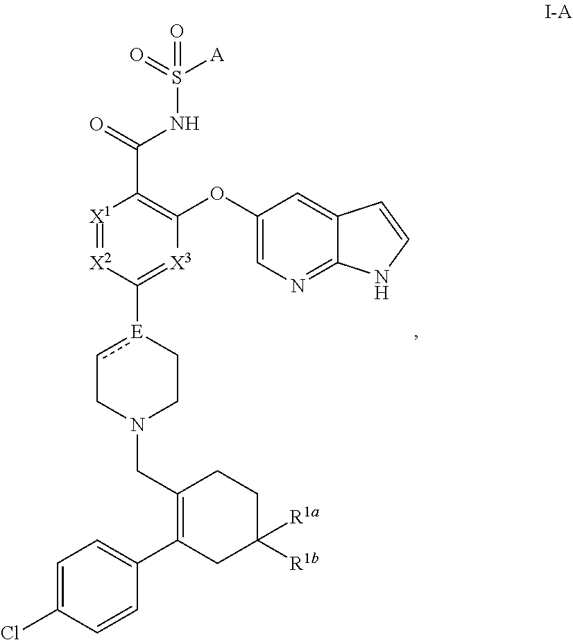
C1=C(Cl)C=CC(C2=C(CN3CC[E](C4=[X3]C(OC5=CN=C6C(=C5)C=CN6)=C(C(=O)NS([A])(=O)=O)[X1]=[X2]4)cC3)CCC([R1b])([R1a])C2)=C1
